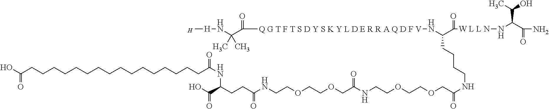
O=C(O)CCCCCCCCCCCCCCCCC(NC(CCC(NCCOCCOCC(NCCOCCOCC(NCCCCC(N[Q G T F T S D Y S K Y L D E R R A Q D F V]C(C(N[H]C)(C)C)=O)C([W L L N]NC(C(N)=O)C(C)O)=O)=O)=O)=O)C(O)=O)=O.[H]
